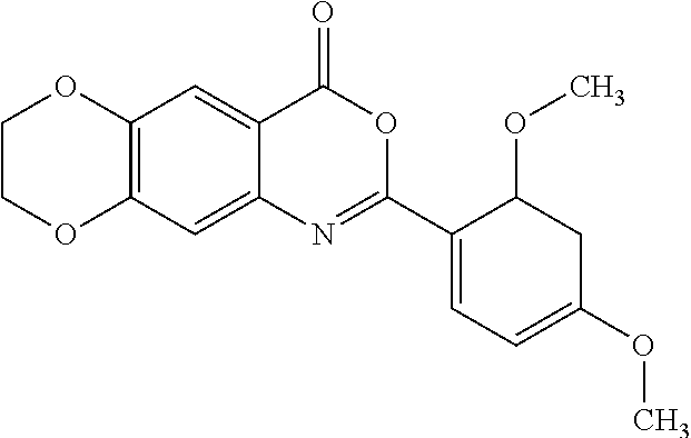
C12=C(C=C3C(=C1)C(=O)OC(C1=CC=C(OC)CC1OC)=N3)OCCO2
